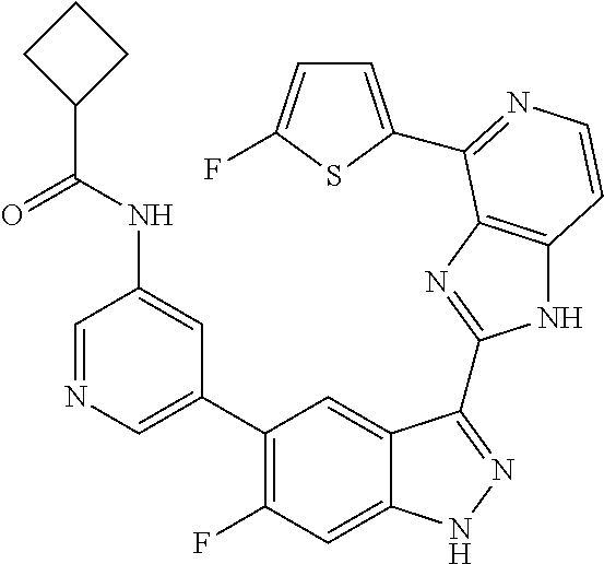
C1=C(C2=C(F)C=C3C(=C2)C(C2=NC4=C(N2)C=CN=C4C2=CC=C(F)S2)=NN3)C=C(NC(C2CCC2)=O)C=N1
